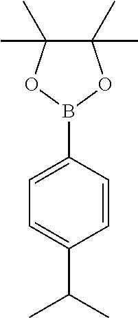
C1(C)(C)C(C)(C)OB(C2=CC=C(C(C)C)C=C2)O1
